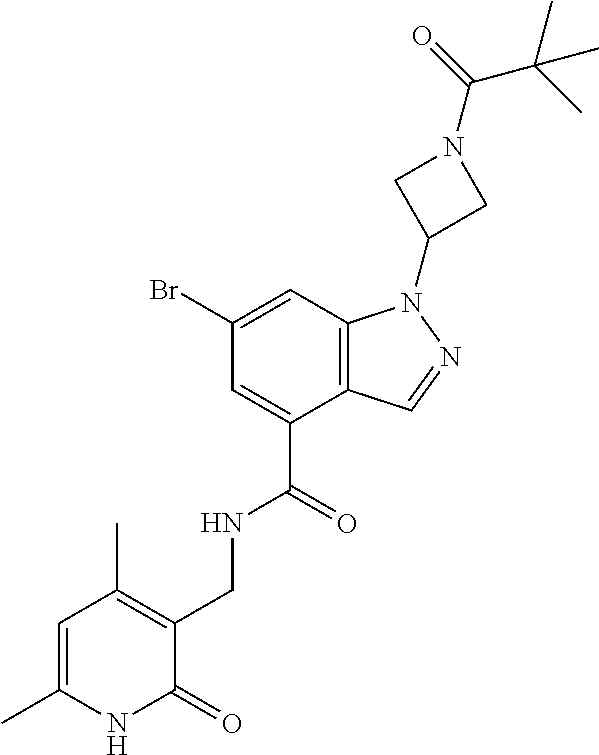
C1(Br)=CC2=C(C(C(=O)NCC3=C(C)C=C(C)NC3=O)=C1)C=NN2C1CN(C(=O)C(C)(C)C)C1
